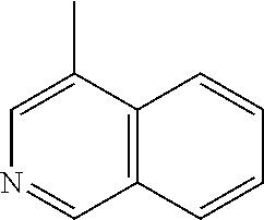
N1=CC2=C(C(C)=C1)C=CC=C2
